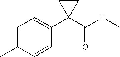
C1=C(C)C=CC(C2(C(OC)=O)CC2)=C1
